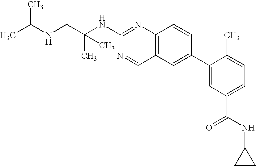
C12=C(C=C(C3=CC(C(NC4CC4)=O)=CC=C3C)C=C1)C=NC(NC(CNC(C)C)(C)C)=N2
